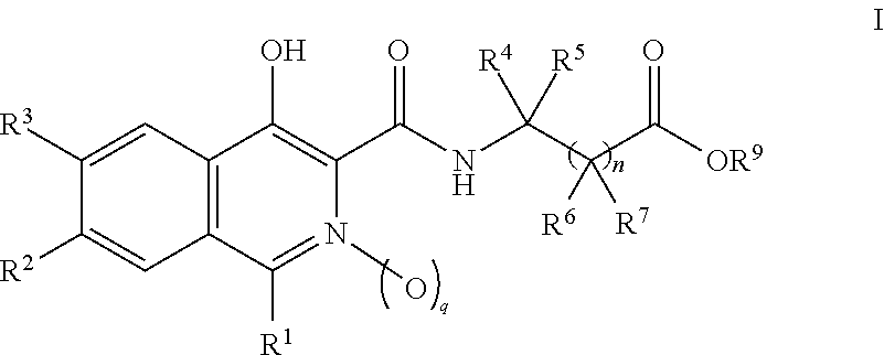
C12=C(C=C([R3])C([R2])=C1)C(O)=C(C(NC(C(C([OR9])=O)([R6])[R7])([R4])[R5])=O)N(O)=C2[R1]
